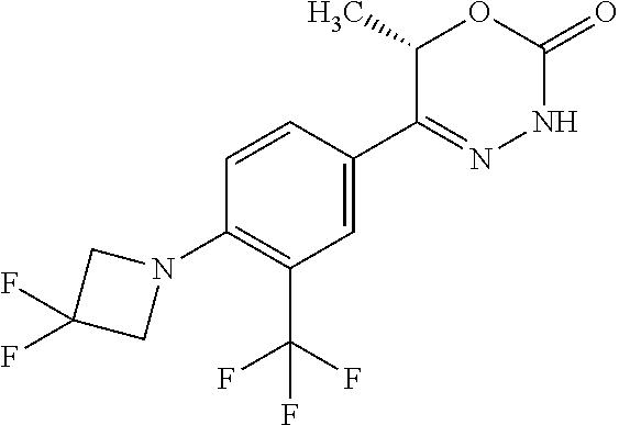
C1(C(F)(F)F)=C(N2CC(F)(F)C2)C=CC(C2=NNC(=O)OC2C)=C1
